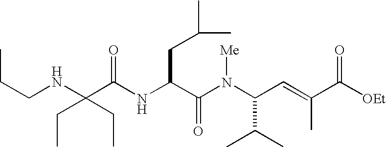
N(C(C(N(C(C(C)C)C=C(C)C([OEt])=O)[Me])=O)CC(C)C)C(C(NCCC)(CC)CC)=O
